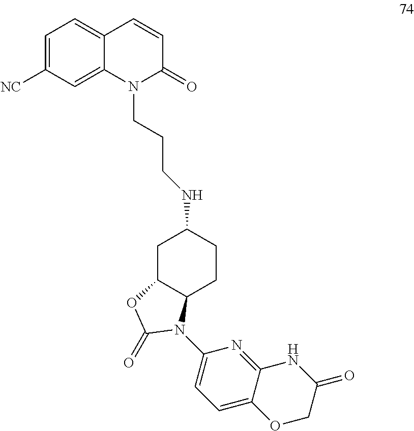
N(C1CC2C(CC1)N(C1=CC=C3C(=N1)NC(=O)CO3)C(=O)O2)CCCN1C(=O)C=CC2=CC=C([NC])C=C12
